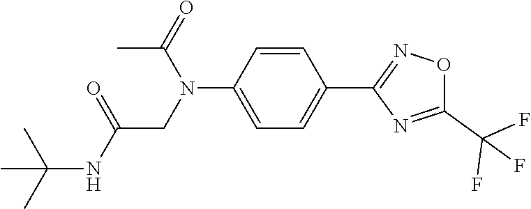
C(CN(C1=CC=C(C2=NOC(C(F)(F)F)=N2)C=C1)C(C)=O)(NC(C)(C)C)=O
